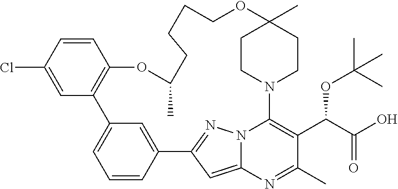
C1=CC2=CC(=C1)C1=C(C=CC(Cl)=C1)OC(C)CCCCOC1(C)CCN(C3=C(C(C(O)=O)OC(C)(C)C)C(C)=NC4=CC2=NN43)CC1
